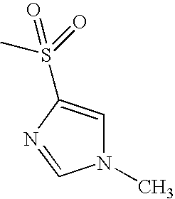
C1=C(S(=O)(=O)C)N=CN1C
